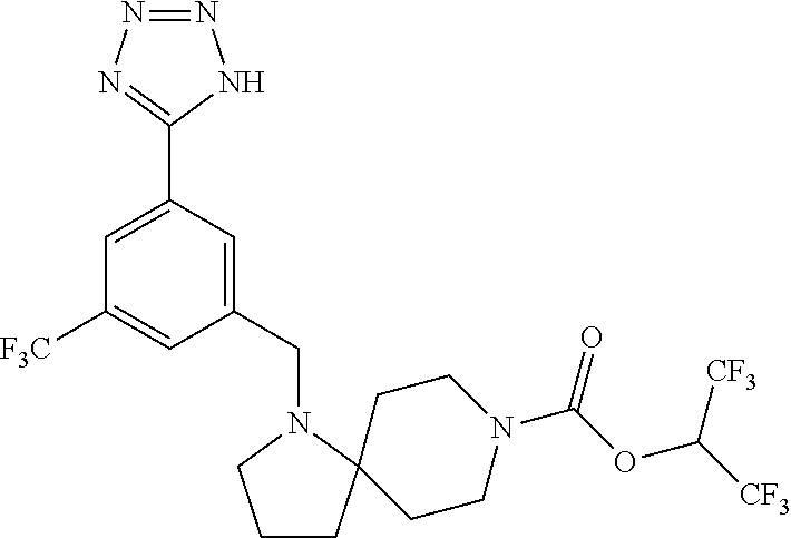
C1CC2(N(CC3=CC(C4=NN=NN4)=CC([F3C])=C3)C1)CCN(C(OC([CF3])[CF3])=O)CC2
